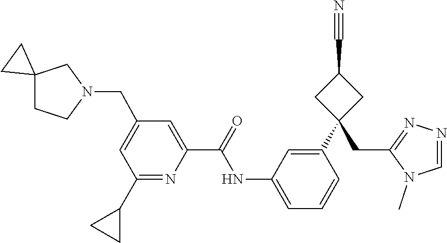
C(N1CC2(CC1)CC2)C1=CC(C2CC2)=NC(C(=O)NC2=CC=CC(C3(CC4=NN=CN4C)CC(C#N)C3)=C2)=C1
